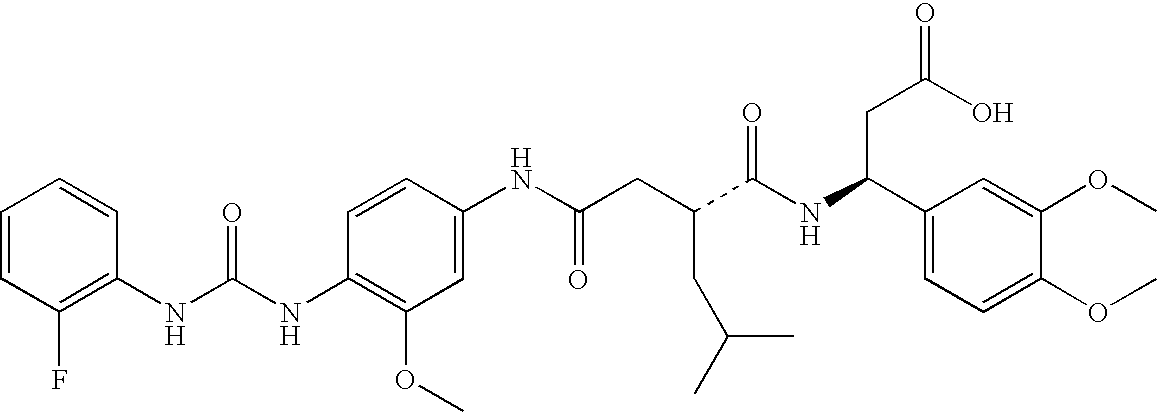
C1=CC(F)=C(NC(NC2=C(OC)C=C(NC(CC(C(NC(C3=CC=C(OC)C(OC)=C3)CC(=O)O)=O)CC(C)C)=O)C=C2)=O)C=C1
